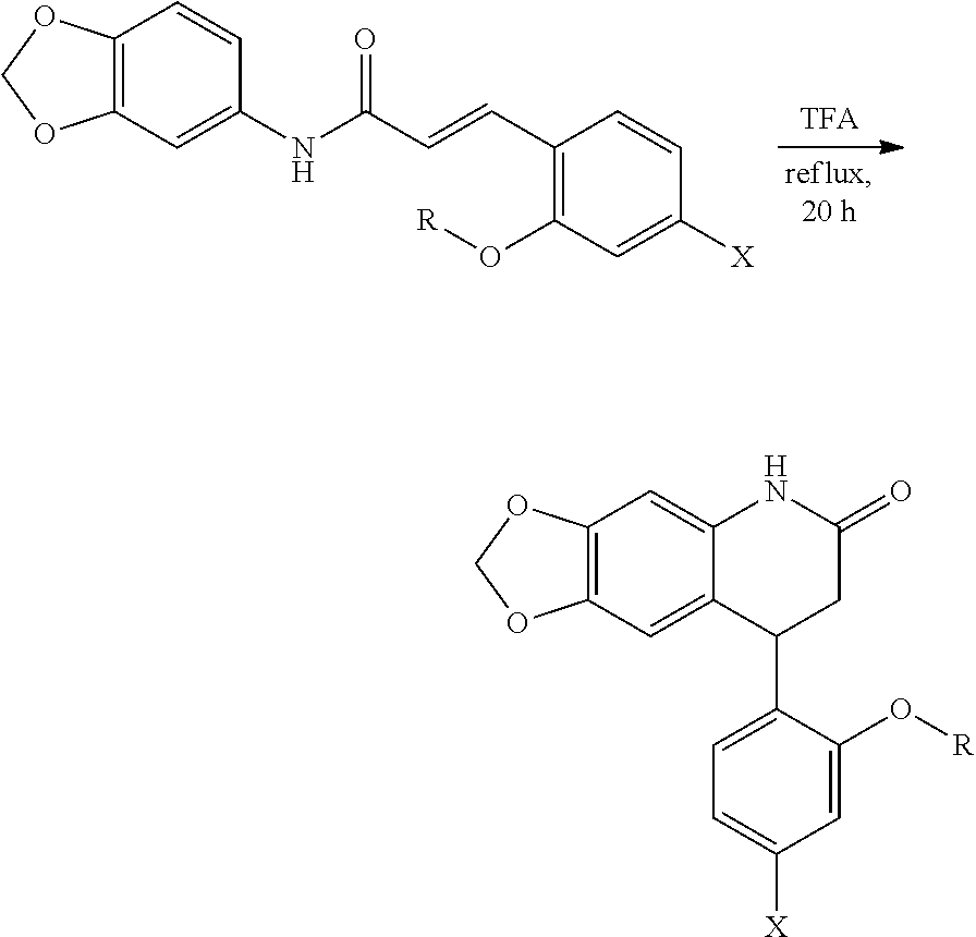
C12=C(C=C(NC(=O)C=CC3=C(O[R])C=C([X])C=C3)C=C1)OCO2.C12=C(C=C3C(=C1)NC(=O)CC3C1=CC=C([X])C=C1O[R])OCO2
